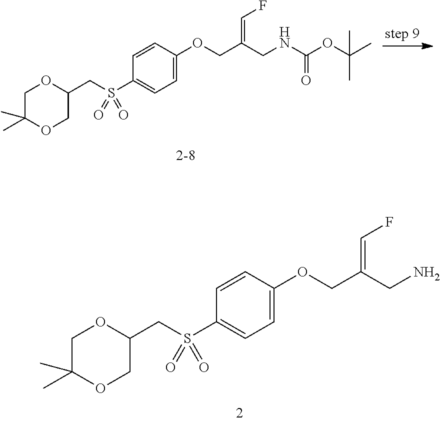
C1C(C)(C)OCC(CS(C2=CC=C(OCC(CN)=CF)C=C2)(=O)=O)O1.C1C(C)(C)OCC(CS(C2=CC=C(OCC(CNC(OC(C)(C)C)=O)=CF)C=C2)(=O)=O)O1
